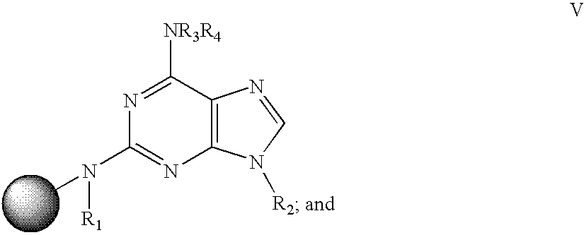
[NR3R4]C1=NC(N(C)[R1])=NC2=C1N=CN2[R2]
